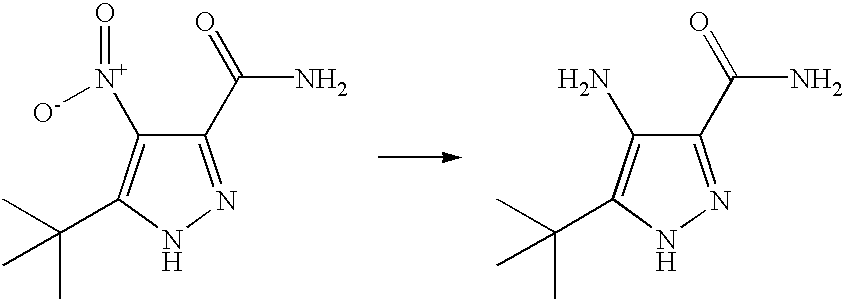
C1(C(N)=O)=NNC(C(C)(C)C)=C1[N+]([O-])=O.C1(C(N)=O)=NNC(C(C)(C)C)=C1N
